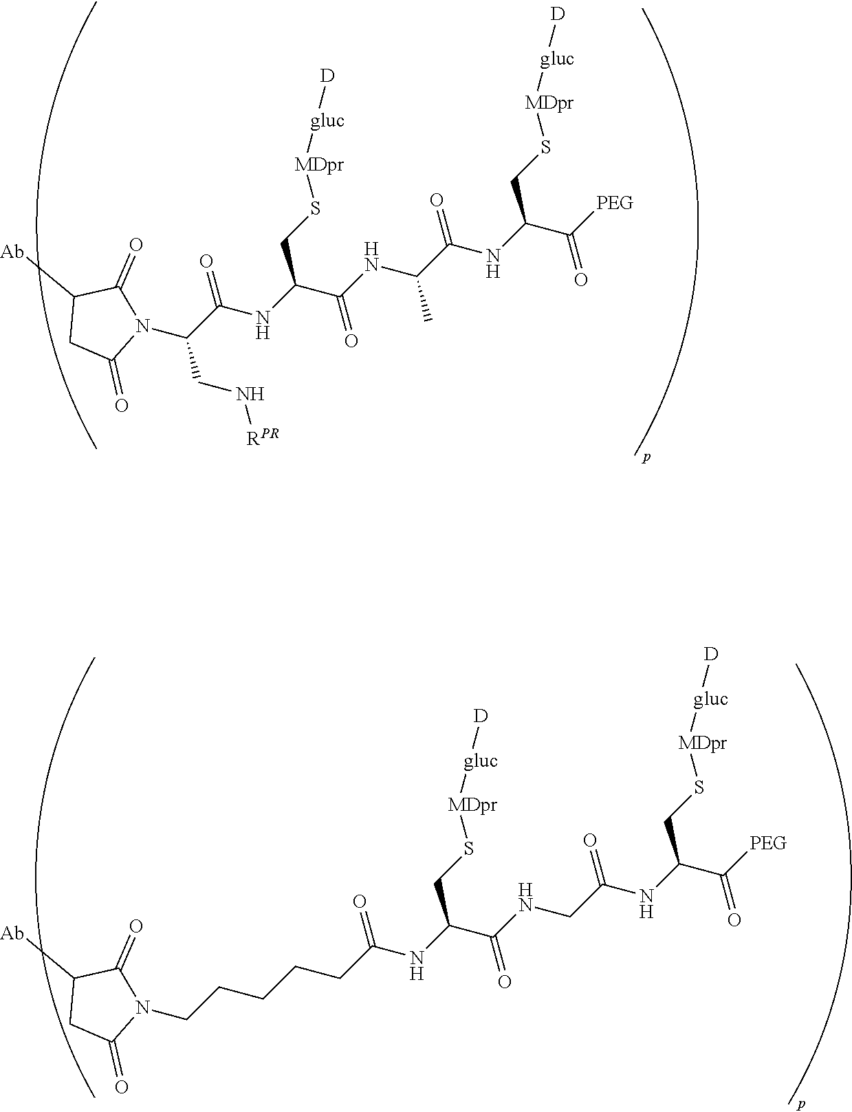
C1([Ab])CC(=O)N(C(C(NC(C(NC(C(NC(C([PEG])=O)CS[MDpr][gluc][D])=O)C)=O)CS[MDpr][gluc][D])=O)CN[RPR])C1=O.C1([Ab])CC(=O)N(CCCCCC(NC(C(NCC(NC(C([PEG])=O)CS[MDpr][gluc][D])=O)=O)CS[MDpr][gluc][D])=O)C1=O
